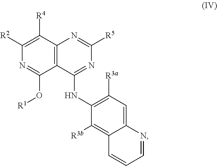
C1([R2])=C([R4])C2=C(C(O[R1])=N1)C(NC1=C([R3a])C=C3C(=C1[R3b])C=CC=N3)=NC([R5])=N2
